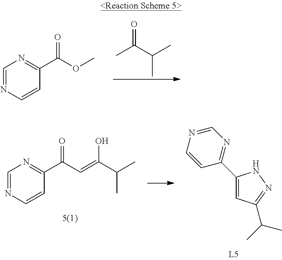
C1=NC=CC(C(OC)=O)=N1.CC(C(C)C)=O.C1=NC=CC(C(C=C(C(C)C)O)=O)=N1.N1=C(C2=CC(C(C)C)=NN2)C=CN=C1
